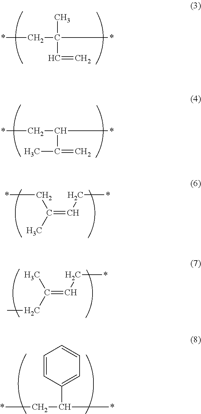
*CC(*)(C)C=C.*CC(*)C(=C)C.*CC(=CC*)C.CC(=CC*)CC.*CC(*)C1=CC=CC=C1
